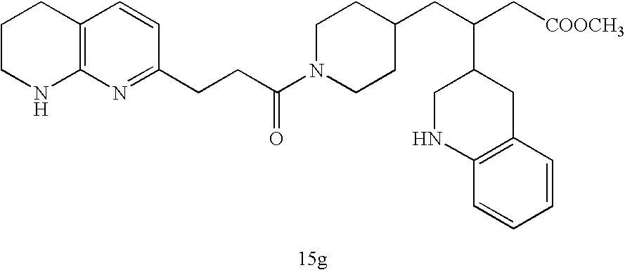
C1CC(CC(C[COOCH3])C2CNC3=C(C2)C=CC=C3)CCN1C(CCC1=NC2=C(CCCN2)C=C1)=O
